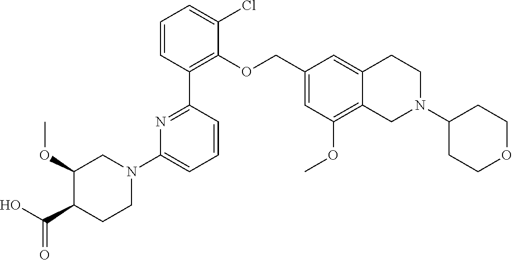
C1(OC)C(C(O)=O)CCN(C2=CC=CC(C3=C(OCC4=CC(OC)=C5C(=C4)CCN(C4CCOCC4)C5)C(Cl)=CC=C3)=N2)C1
